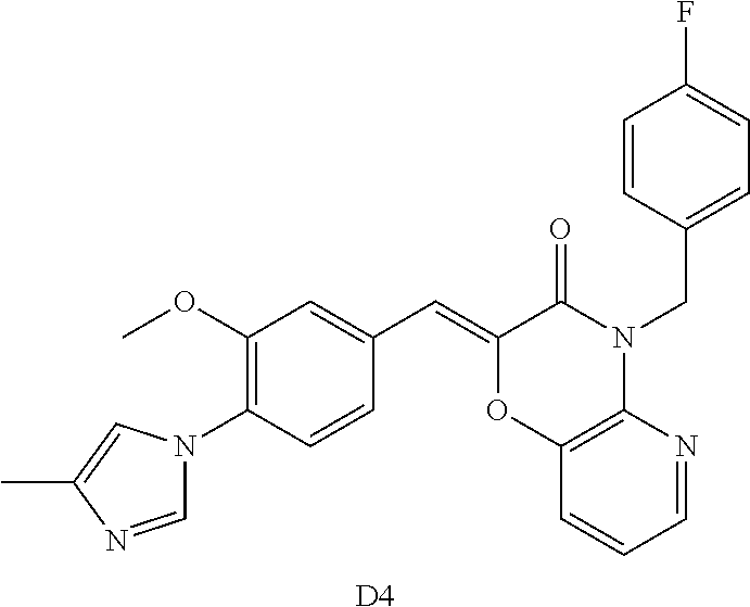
C1=NC(C)=CN1C1=C(OC)C=C(C=C2OC3=C(N(CC4=CC=C(F)C=C4)C2=O)N=CC=C3)C=C1.[D4]
